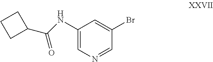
C1(NC(C2CCC2)=O)=CN=CC(Br)=C1
